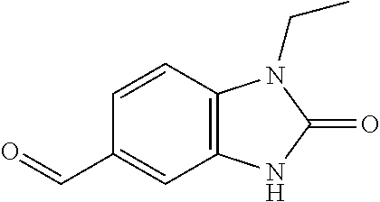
C12=C(C=CC(C=O)=C1)N(CC)C(=O)N2
